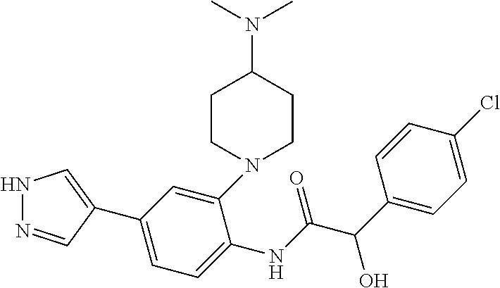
C1=C(NC(C(C2=CC=C(Cl)C=C2)O)=O)C(N2CCC(N(C)C)CC2)=CC(C2=CNN=C2)=C1
